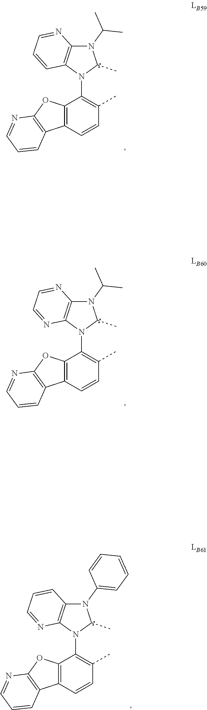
N1(C(C)C)C2=C(N(C3=C(C)C=CC4=C3OC3=C4C=CC=N3)C1C)C=CC=N2.N1(C(C)C)C2=C(N(C3=C(C)C=CC4=C3OC3=C4C=CC=N3)C1C)N=CC=N2.N1(C2=CC=CC=C2)C2=C(N(C3=C(C)C=CC4=C3OC3=C4C=CC=N3)C1C)N=CC=C2
